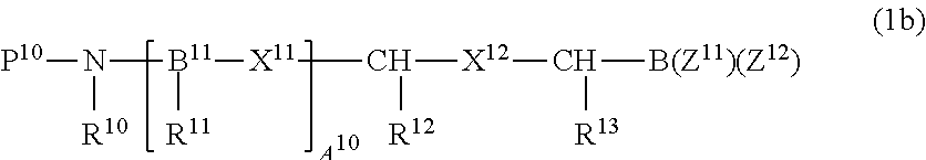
[P10]N([B11]([X11]C([X12]C([B(Z11)(Z12)])[R13])[R12])[R11])[R10]
